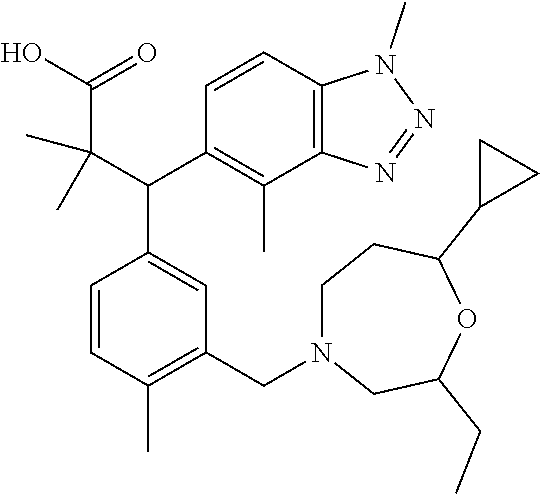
C1=CC(C)=C(CN2CCC(C3CC3)OC(CC)C2)C=C1C(C1=C(C)C2=C(C=C1)N(C)N=N2)C(C(O)=O)(C)C
